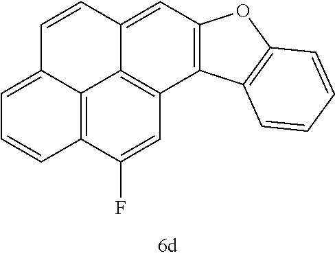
C12=C3C(F)=CC4=C1C(=CC1=C4C4=C(O1)C=CC=C4)C=CC2=CC=C3
